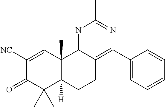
C1([NC])=CC2(C)C([H])(C(C)(C)C1=O)CCC1=C(C3=CC=CC=C3)N=C(C)N=C21
